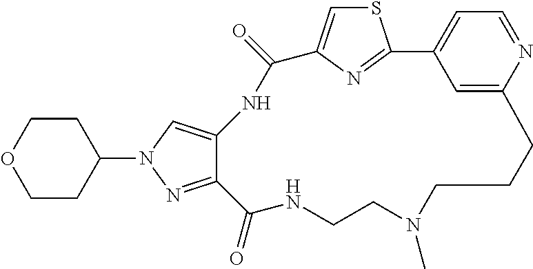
S1C=C2N=C1C1=CC=NC(=C1)CCCN(C)CCNC(=O)C1=NN(C3CCOCC3)C=C1NC2=O
